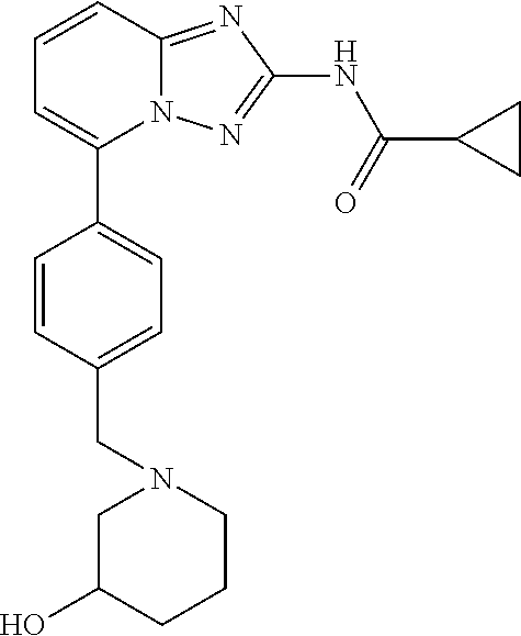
C1=CC2=NC(NC(=O)C3CC3)=NN2C(C2=CC=C(CN3CC(O)CCC3)C=C2)=C1
